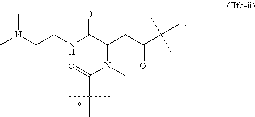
N(CCNC(C(CC(C(C)(C)C)=O)N(C(=O)C(C)(C)C)C)=O)(C)C
